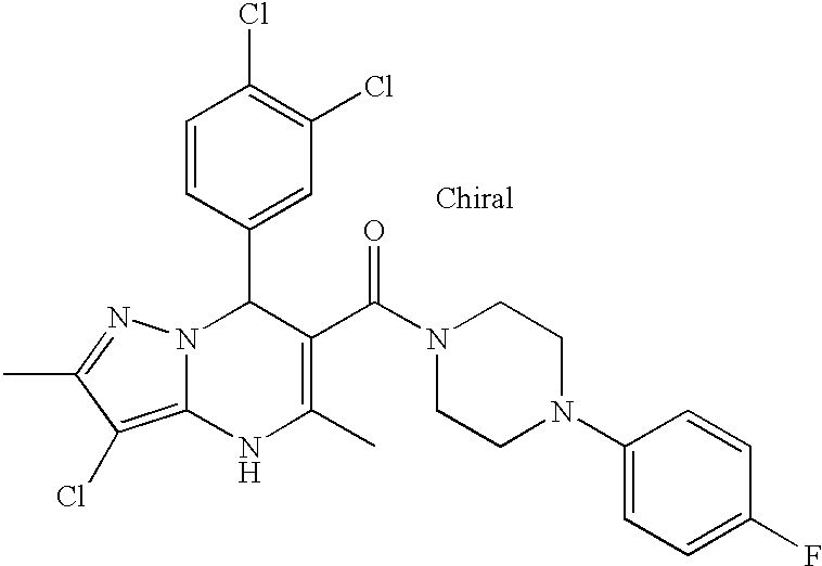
C1=CC(C2N3C(=C(Cl)C(C)=N3)NC(C)=C2C(N2CCN(C3=CC=C(F)C=C3)CC2)=O)=CC(Cl)=C1Cl
